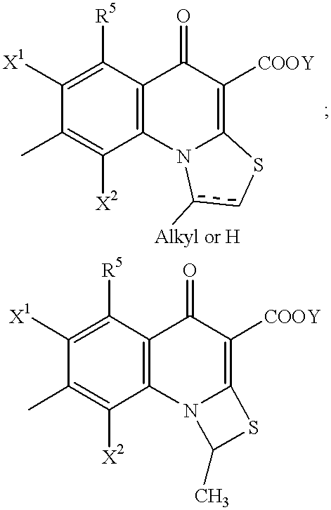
C1([X1])=C([R5])C2=C(C([X2])=C1C)N1C(=C([COOY])C2=O)Scc1[Alkyl or H].C1([X1])=C([R5])C2=C(C([X2])=C1C)N1C(=C([COOY])C2=O)SC1C
